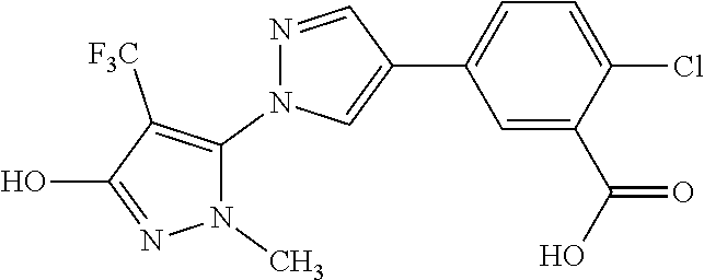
C1=C(C2=CN(C3=C([F3C])C(O)=NN3C)N=C2)C=C(C(=O)O)C(Cl)=C1
